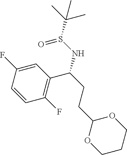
S(C(C)(C)C)(NC(C1=C(F)C=CC(F)=C1)CCC1OCCCO1)=O
